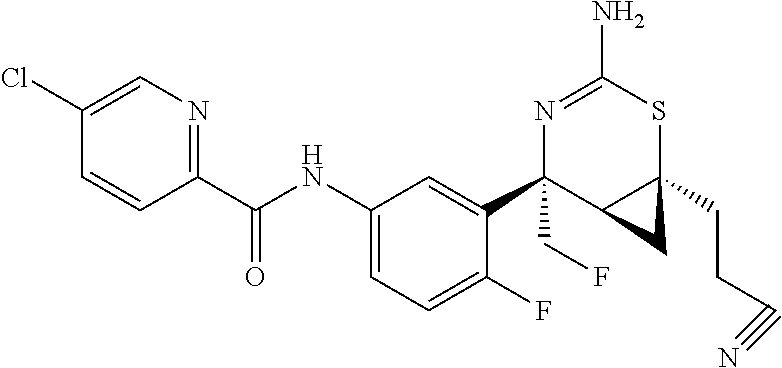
N1=C(N)SC2(CCC#N)C(C1(C1=CC(NC(C3=NC=C(Cl)C=C3)=O)=CC=C1F)CF)C2
